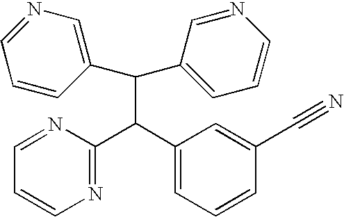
C1(C(C2=CC=CN=C2)C(C2=CC=CC(C#N)=C2)C2=NC=CC=N2)=CN=CC=C1
